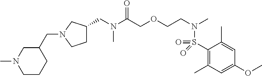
C1(S(=O)(=O)N(CCOCC(N(CC2CCN(CC3CN(C)CCC3)C2)C)=O)C)=C(C)C=C(OC)C=C1C
